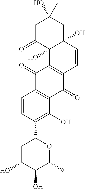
C1=CC(C2CC(O)C(O)C(C)O2)=C(O)C2=C1C(=O)C1=C(C2=O)C=CC2(O)C1(O)C(=O)CC(O)(C)C2
